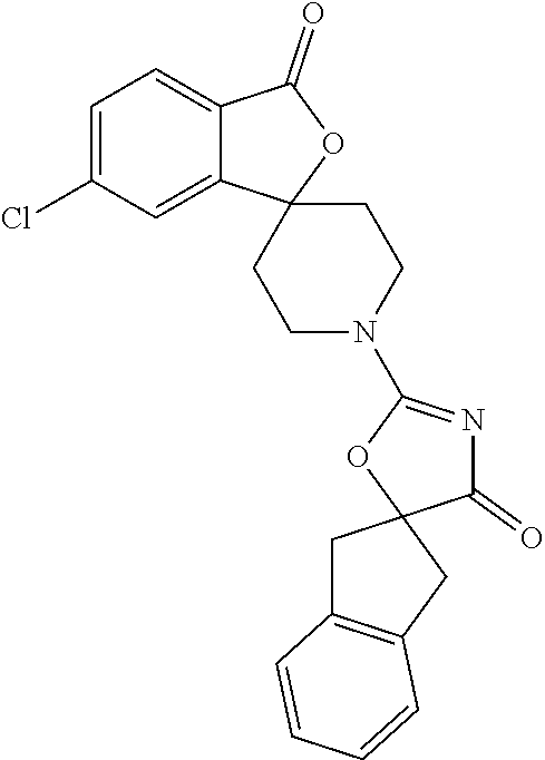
C1=C(Cl)C=C2C(=C1)C(=O)OC21CCN(C2=NC(=O)C3(CC4=C(C3)C=CC=C4)O2)CC1
